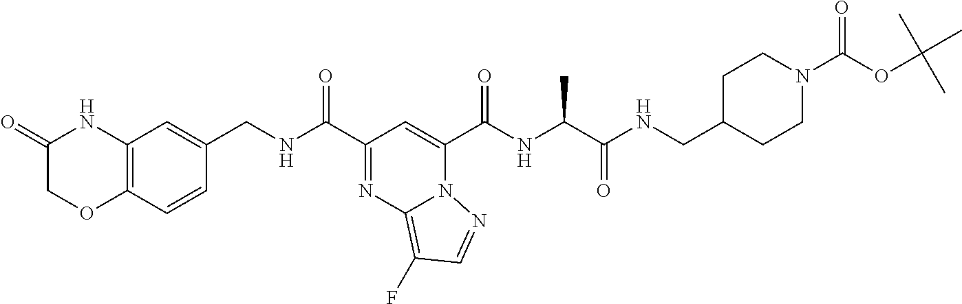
C12=C(C=CC(CNC(C3=NC4=C(F)C=NN4C(C(NC(C(=O)NCC4CCN(C(=O)OC(C)(C)C)CC4)C)=O)=C3)=O)=C1)OCC(=O)N2
